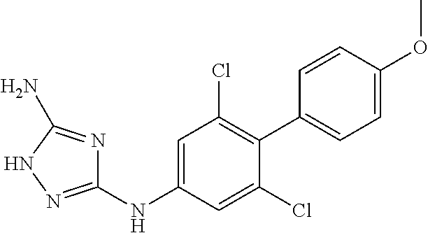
C1(NC2=CC(Cl)=C(C3=CC=C(OC)C=C3)C(Cl)=C2)=NNC(N)=N1
